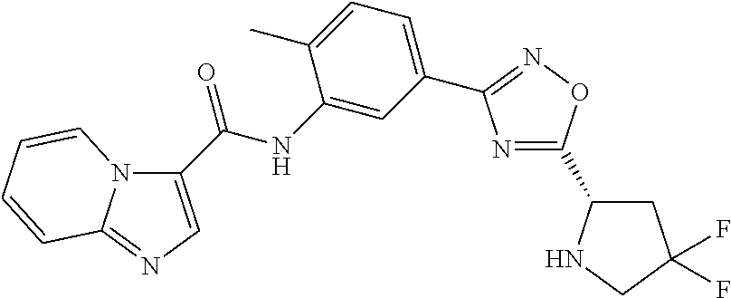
N1=C(C2CC(F)(F)CN2)ON=C1C1=CC=C(C)C(NC(=O)C2=CN=C3N2C=CC=C3)=C1
